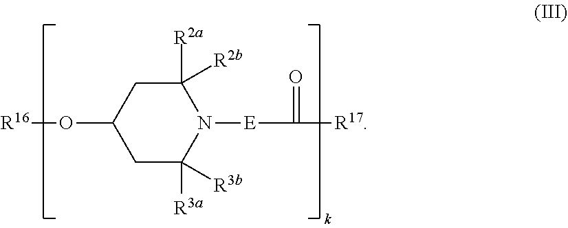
C1([R2a])([R2b])CC(O[R16])CC([R3a])([R3b])N1[E]C(=O)[R17]
